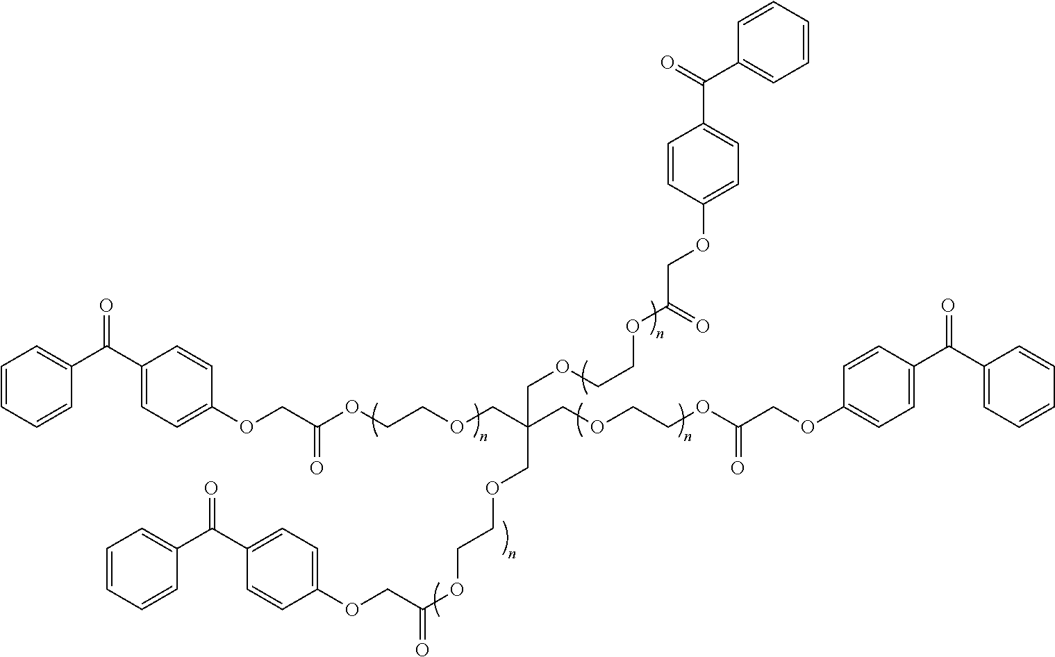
C1=CC=CC(C(C2=CC=C(OCC(OCCOCC(COCCOC(COC3=CC=C(C(C4=CC=CC=C4)=O)C=C3)=O)(COCCOC(COC3=CC=C(C(C4=CC=CC=C4)=O)C=C3)=O)COCCOC(COC3=CC=C(C(C4=CC=CC=C4)=O)C=C3)=O)=O)C=C2)=O)=C1
